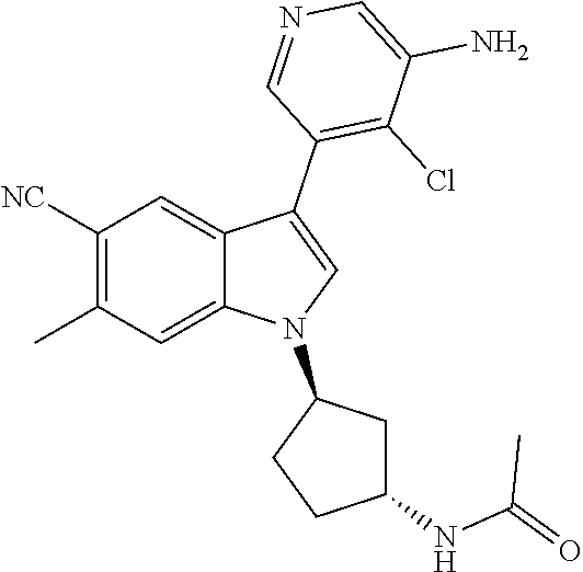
C1([NC])=C(C)C=C2C(=C1)C(C1=C(Cl)C(N)=CN=C1)=CN2C1CCC(NC(=O)C)C1
